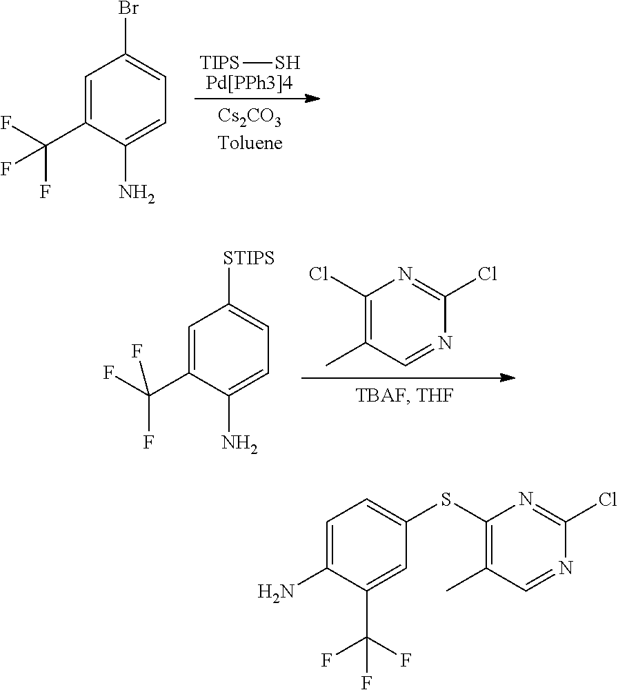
C1=C(C(F)(F)F)C(N)=CC=C1[STIPS].C1(Cl)=C(C)C=NC(Cl)=N1.C1=C(N)C(C(F)(F)F)=CC(SC2=C(C)C=NC(Cl)=N2)=C1.C1=C(C(F)(F)F)C(N)=CC=C1Br.S[TIPS].[Pd[PPh3]4]
